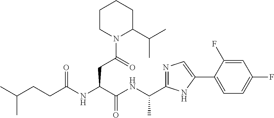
C(NC(C(NC(CCC(C)C)=O)CC(N1C(C(C)C)CCCC1)=O)=O)(C)C1=NC=C(C2=CC=C(F)C=C2F)N1
